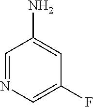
C1=NC=C(F)C=C1N
